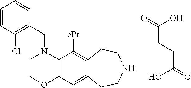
C(CCC(=O)O)(=O)O.C1COC2=C(N1CC1=C(Cl)C=CC=C1)C([cPr])=C1C(=C2)CCNCC1
